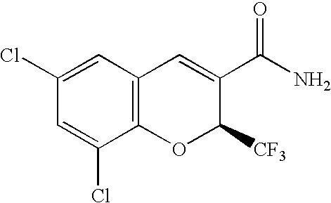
C1(Cl)=CC2=C(C(Cl)=C1)OC([CF3])C(C(N)=O)=C2
